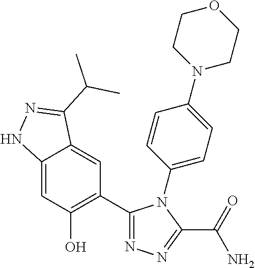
C12=CC(O)=C(C3=NN=C(C(=O)N)N3C3=CC=C(N4CCOCC4)C=C3)C=C1C(C(C)C)=NN2
